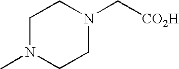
C1N(C)CCN(C[CO2H])C1
